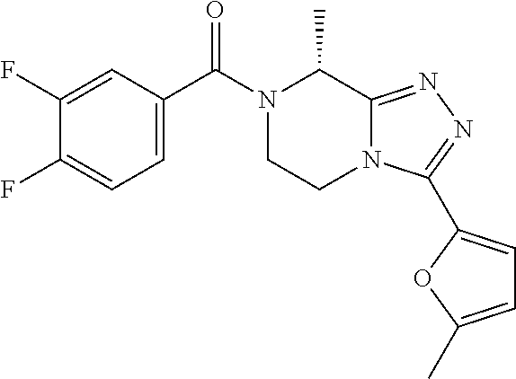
C1=C(C(N2CCN3C(=NN=C3C3=CC=C(C)O3)C2C)=O)C=C(F)C(F)=C1
